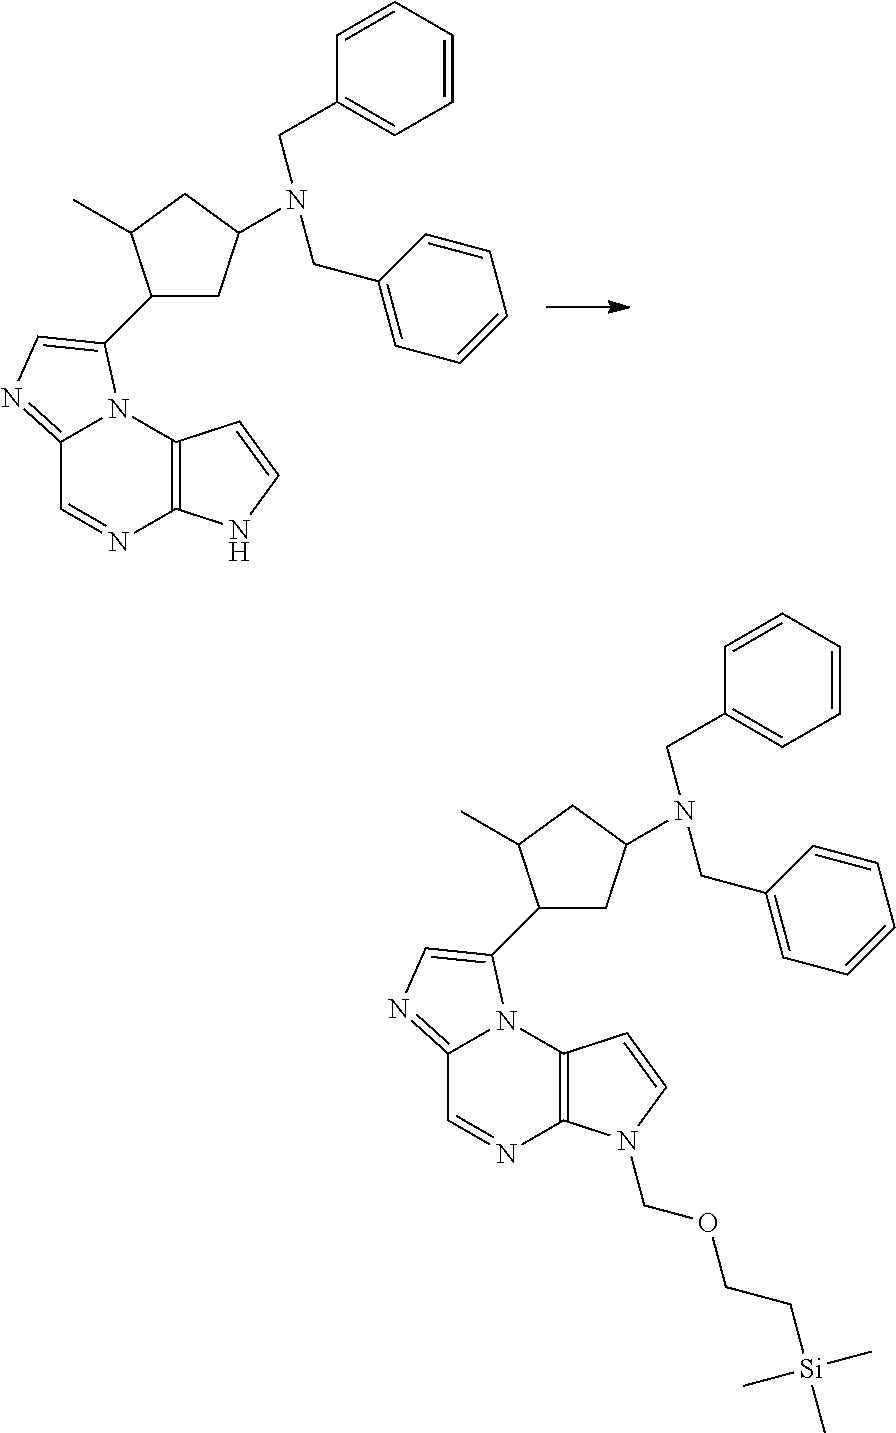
C12=NC=C(C3CC(N(CC4=CC=CC=C4)CC4=CC=CC=C4)CC3C)N1C1=C(N=C2)NC=C1.C12=NC=C(C3CC(N(CC4=CC=CC=C4)CC4=CC=CC=C4)CC3C)N1C1=C(N=C2)N(COCC[Si](C)(C)C)C=C1
